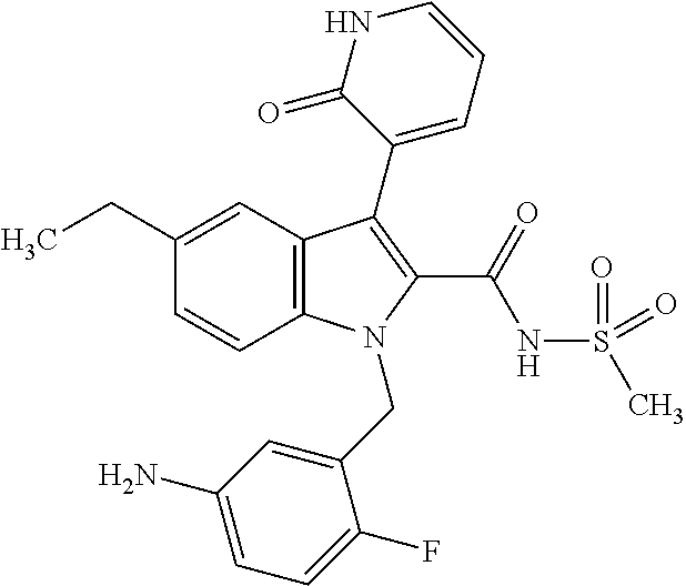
C1(CC)=CC2=C(C=C1)N(CC1=CC(N)=CC=C1F)C(C(NS(C)(=O)=O)=O)=C2C1=CC=CNC1=O
